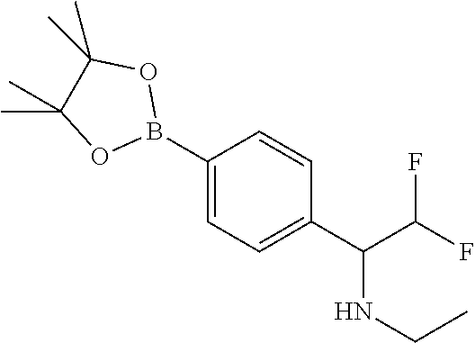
C1=CC(C(C(F)F)NCC)=CC=C1B1OC(C)(C)C(C)(C)O1
